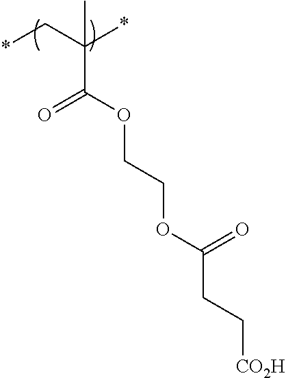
*CC(*)(C)C(OCCOC(CC[CO2H])=O)=O
